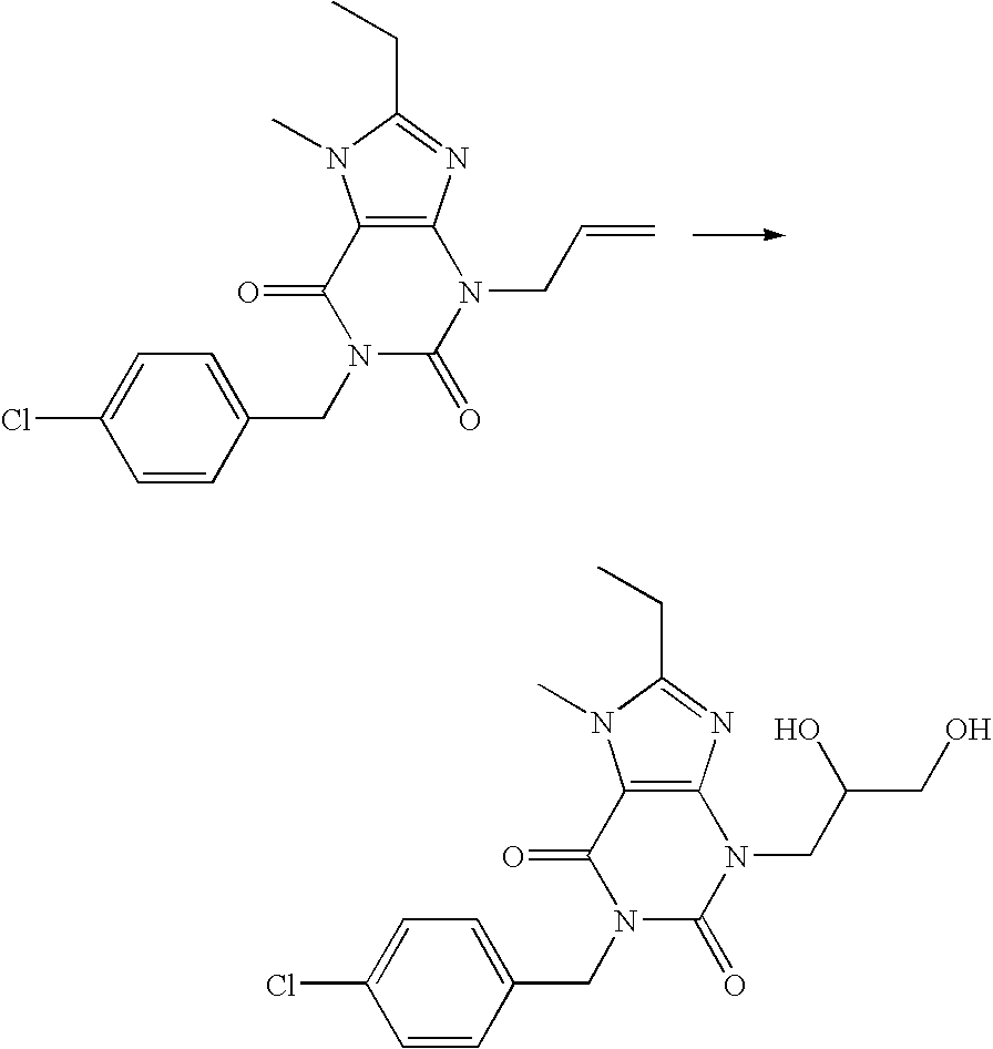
C12=C(N=C(CC)N1C)N(CC=C)C(=O)N(CC1=CC=C(Cl)C=C1)C2=O.C12=C(N=C(CC)N1C)N(CC(O)CO)C(=O)N(CC1=CC=C(Cl)C=C1)C2=O
